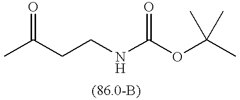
O=C(C)CCNC(OC(C)(C)C)=O
